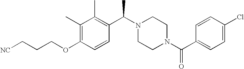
C(OC1=C(C)C(C)=C(C(N2CCN(C(C3=CC=C(Cl)C=C3)=O)CC2)C)C=C1)CC[NC]
